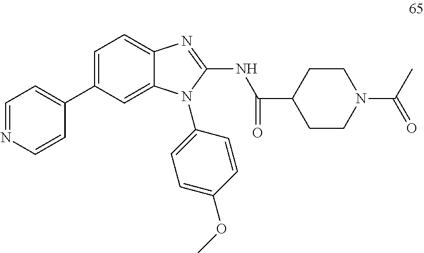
C1=C(C2=CC=NC=C2)C=C2C(=C1)N=C(NC(=O)C1CCN(C(C)=O)CC1)N2C1=CC=C(OC)C=C1
